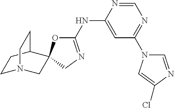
C1(NC2=CC(N3C=NC(Cl)=C3)=NC=N2)=NCC2(O1)CN1CCC2CC1
